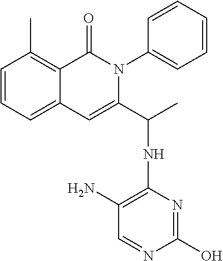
C1=CC=C2C(=C1C)C(=O)N(C1=CC=CC=C1)C(C(C)NC1=C(N)C=NC(O)=N1)=C2
